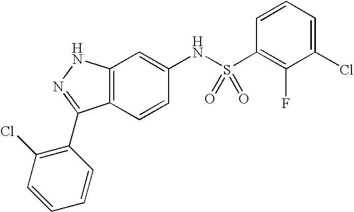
C12=C(C=CC(NS(C3=C(F)C(Cl)=CC=C3)(=O)=O)=C1)C(C1=C(Cl)C=CC=C1)=NN2
